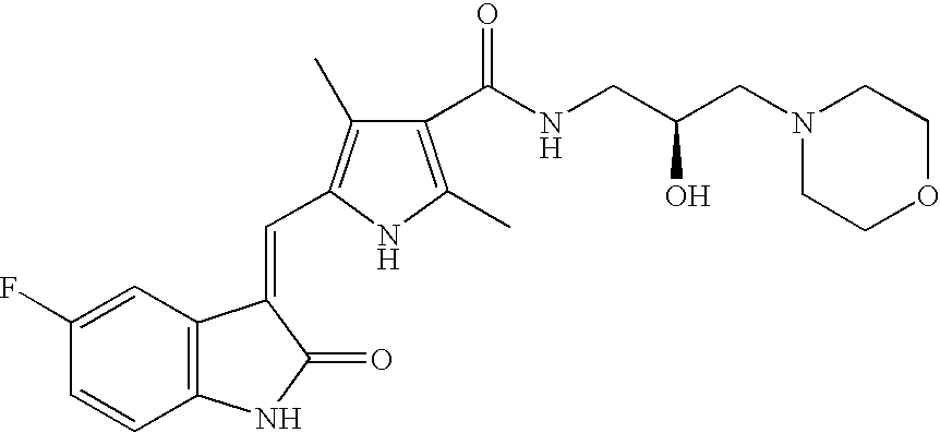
C1(F)=CC2=C(C=C1)NC(=O)C2=CC1=C(C)C(C(NCC(CN2CCOCC2)O)=O)=C(C)N1
